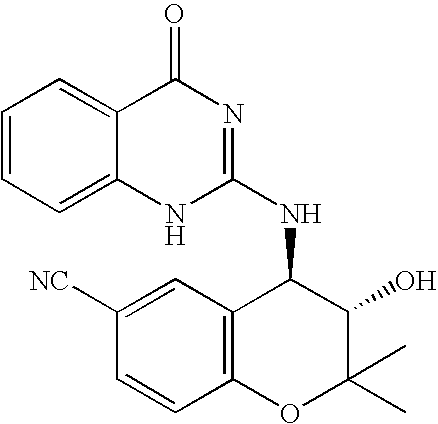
C1([NC])=CC2=C(C=C1)OC(C)(C)C(O)C2NC1=NC(=O)C2=CC=CC=C2N1
